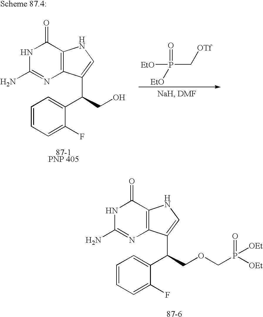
C1=CC=C(F)C(C(COCP([OEt])(=O)[OEt])C2=CNC3=C2N=C(N)NC3=O)=C1.[87-6].C1=CC=C(F)C(C(CO)C2=CNC3=C2N=C(N)NC3=O)=C1.[87-1PNP 405].[EtO]P(=O)([EtO])C[OTf]
